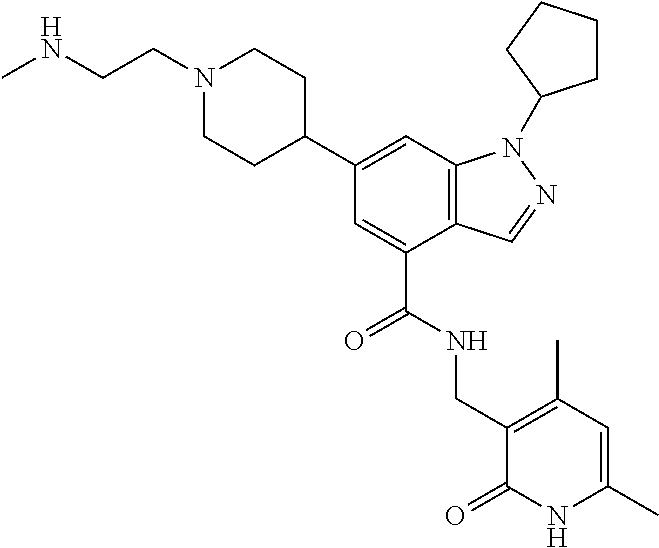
C1(C2CCN(CCNC)CC2)=CC2=C(C(C(NCC3=C(C)C=C(C)NC3=O)=O)=C1)C=NN2C1CCCC1
